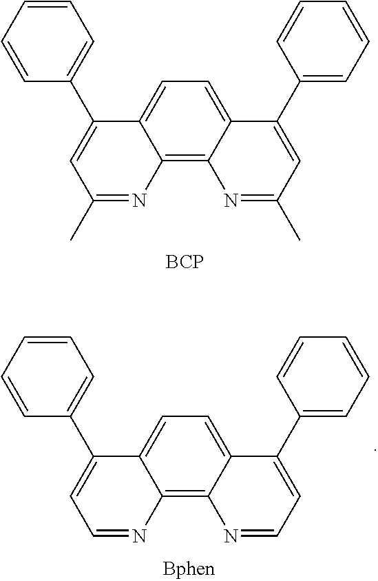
C1=CC=CC(C2=CC(C)=NC3=C4C(=CC=C23)C(C2=CC=CC=C2)=CC(C)=N4)=C1.[BCP].C1=CC=CC(C2=CC=NC3=C4C(=CC=C23)C(C2=CC=CC=C2)=CC=N4)=C1
